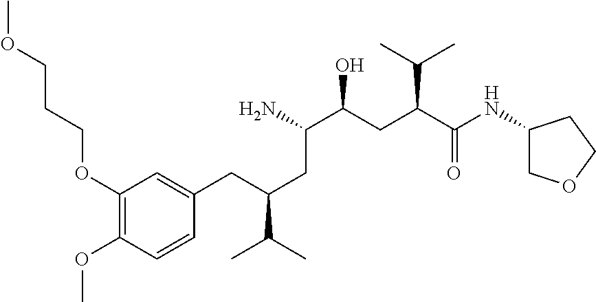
C1(OCCCOC)=C(OC)C=CC(CC(C(C)C)CC(C(CC(C(NC2COCC2)=O)C(C)C)O)N)=C1
